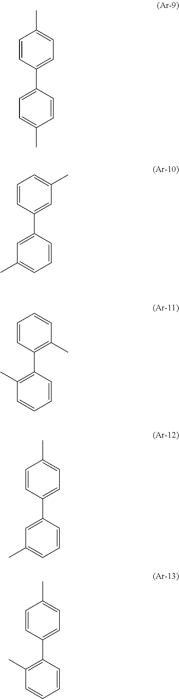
C1=CC(C2=CC=C(C)C=C2)=CC=C1C.C1=CC(C2=CC(C)=CC=C2)=CC(C)=C1.C1=CC(C2=C(C)C=CC=C2)=C(C)C=C1.C1=CC(C2=CC(C)=CC=C2)=CC=C1C.C1=CC(C2=C(C)C=CC=C2)=CC=C1C
